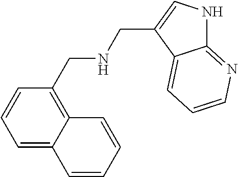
C1=C2C(=C(CNCC3=CNC4=NC=CC=C34)C=C1)C=CC=C2
